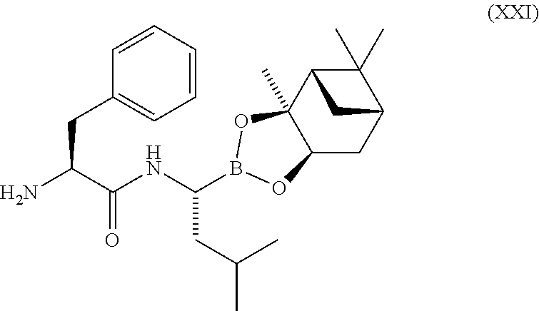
C1=CC=CC(CC(N)C(NC(CC(C)C)B2OC3(C)C4C(C)(C)C(CC3O2)C4)=O)=C1
